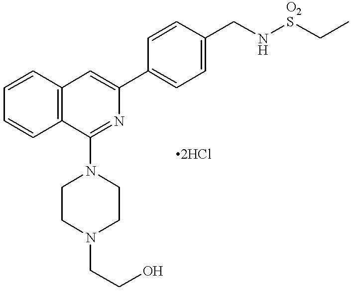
C1=CC=CC2=C1C=C(C1=CC=C(CN[O2S]CC)C=C1)N=C2N1CCN(CCO)CC1
